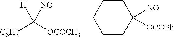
[C3H7]C([OCOCH3])([NO])[H].C1CCCCC1([NO])[OCOPh]
